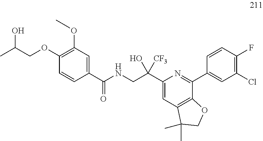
C1=CC(C(NCC(C2=CC3=C(C(C4=CC(Cl)=C(F)C=C4)=N2)OCC3(C)C)(O)[CF3])=O)=CC(OC)=C1OCC(O)C
